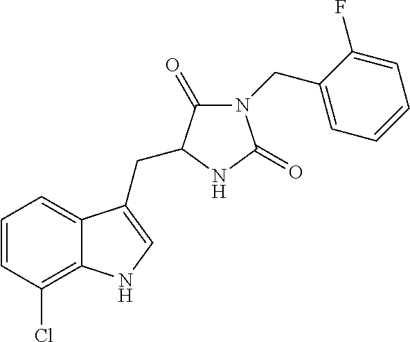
C1=CC(Cl)=C2C(=C1)C(CC1C(=O)N(CC3=CC=CC=C3F)C(=O)N1)=CN2
